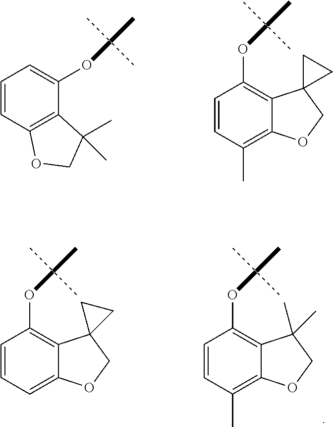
C1=CC2=C(C(OC(C)(C)C)=C1)C(C)(C)CO2.C1=CC(C)=C2C(=C1OC(C)(C)C)C1(CO2)CC1.C1=CC=C2C(=C1OC(C)(C)C)C1(CO2)CC1.C1=CC(C)=C2C(=C1OC(C)(C)C)C(C)(C)CO2
